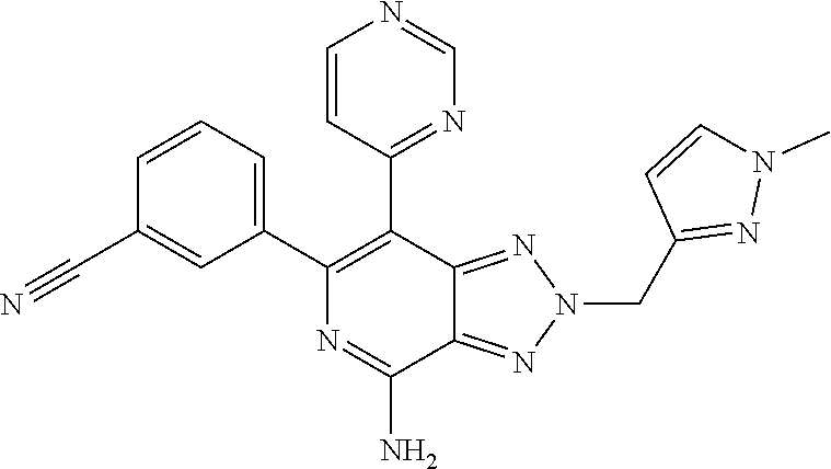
NC1=NC(C2=CC=CC(C#N)=C2)=C(C2=NC=NC=C2)C2=NN(CC3=NN(C)C=C3)N=C12
